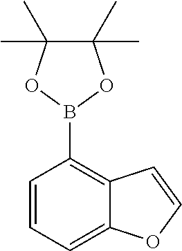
C1=CC=C2C(=C1B1OC(C)(C)C(C)(C)O1)C=CO2
